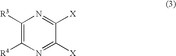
C1([R3])=C([R4])N=C([X])C([X])=N1
